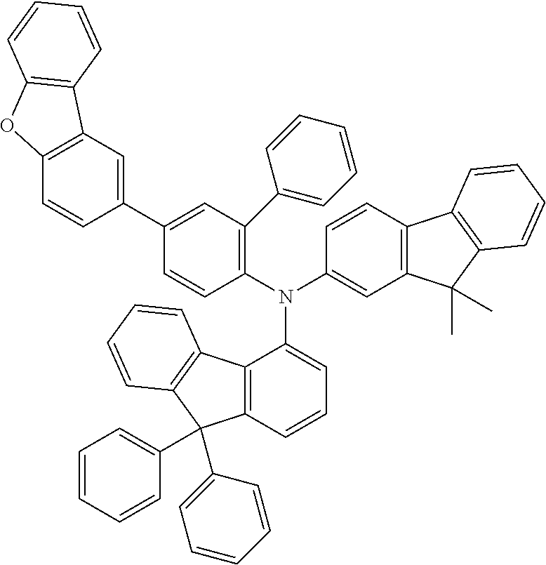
C12=C(C=CC=C1N(C1=C(C3=CC=CC=C3)C=C(C3=CC4=C(C=C3)OC3=C4C=CC=C3)C=C1)C1=CC3=C(C=C1)C1=C(C3(C)C)C=CC=C1)C(C1=CC=CC=C1)(C1=CC=CC=C1)C1=C2C=CC=C1
